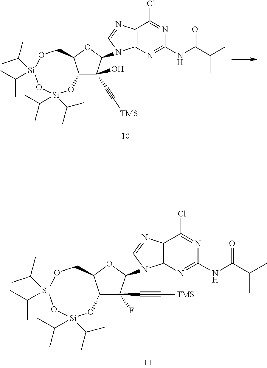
C12C(F)(C#C[TMS])C(N3C4=C(C(Cl)=NC(NC(C(C)C)=O)=N4)N=C3)OC1CO[Si](C(C)C)(C(C)C)O[Si](C(C)C)(C(C)C)O2.C12C(C#C[TMS])(O)C(N3C4=C(C(Cl)=NC(NC(C(C)C)=O)=N4)N=C3)OC1CO[Si](C(C)C)(C(C)C)O[Si](C(C)C)(C(C)C)O2
